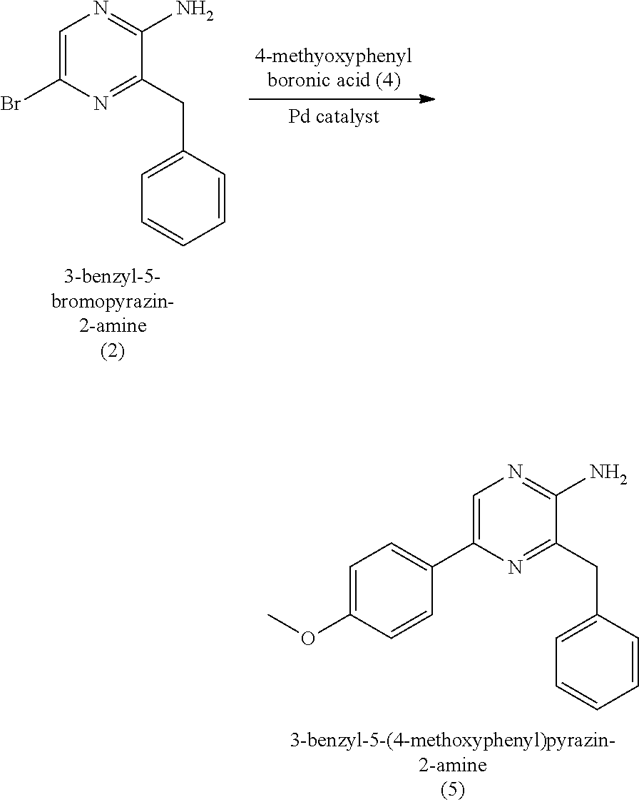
C1=C(Br)N=C(CC2=CC=CC=C2)C(N)=N1.[Pd catalyst].[4-methyoxyphenylboronic acid (4)].C1=C(C2=CC=C(OC)C=C2)N=C(CC2=CC=CC=C2)C(N)=N1
